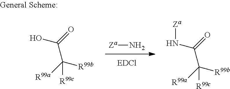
[Za]N.[R99a]C([R99b])([R99c])C(=O)O.[R99a]C([R99b])([R99c])C(=O)N[Za]
